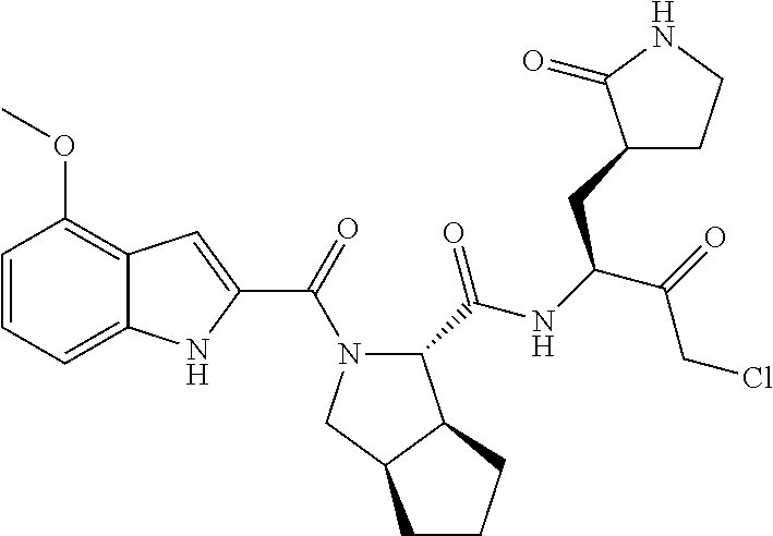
C1=CC=C2C(=C1OC)C=C(C(=O)N1C(C(NC(C(=O)CCl)CC3CCNC3=O)=O)C3C(C1)CCC3)N2
